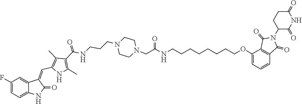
C1CN(CCCNC(C2=C(C)NC(C=C3C4=CC(F)=CC=C4NC3=O)=C2C)=O)CCN1CC(=O)NCCCCCCCCOC1=CC=CC2=C1C(=O)N(C1CCC(=O)NC1=O)C2=O
